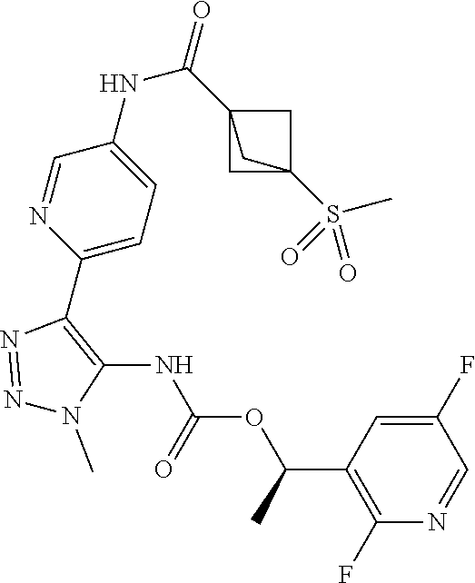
N1=NC(C2=CC=C(NC(C34CC(S(=O)(=O)C)(C3)C4)=O)C=N2)=C(NC(OC(C2=C(F)N=CC(F)=C2)C)=O)N1C
